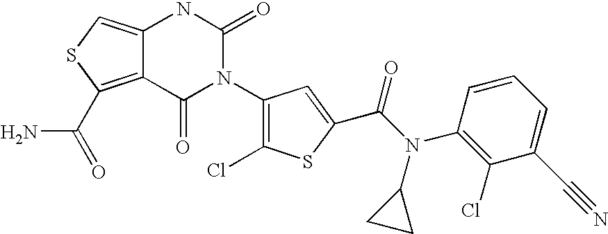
C12=C(C(=O)N)SC=C1NC(=O)N(C1=C(Cl)SC(C(N(C3=C(Cl)C(C#N)=CC=C3)C3CC3)=O)=C1)C2=O
